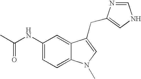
C1(NC(C)=O)=CC=C2C(=C1)C(CC1=CNC=N1)=CN2C
